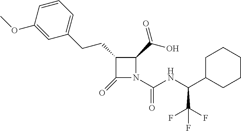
C1(CCC2=CC=CC(OC)=C2)C(=O)N(C(NC(C2CCCCC2)C(F)(F)F)=O)C1C(=O)O
